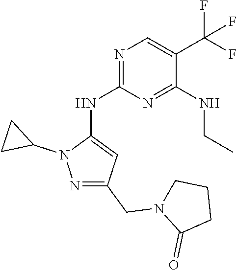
C1(CN2C(=O)CCC2)=NN(C2CC2)C(NC2=NC=C(C(F)(F)F)C(NCC)=N2)=C1
